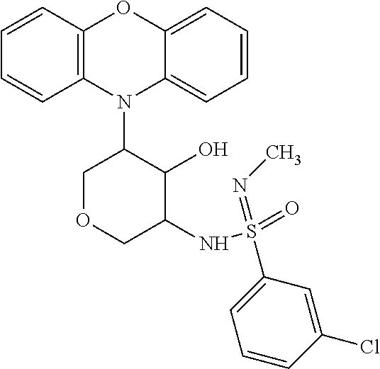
N1(C2COCC(NS(=O)(=NC)C3=CC=CC(Cl)=C3)C2O)C2=C(C=CC=C2)OC2=CC=CC=C12
